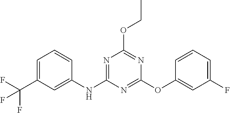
C1=C(C(F)(F)F)C=C(NC2=NC(OCC)=NC(OC3=CC(F)=CC=C3)=N2)C=C1
